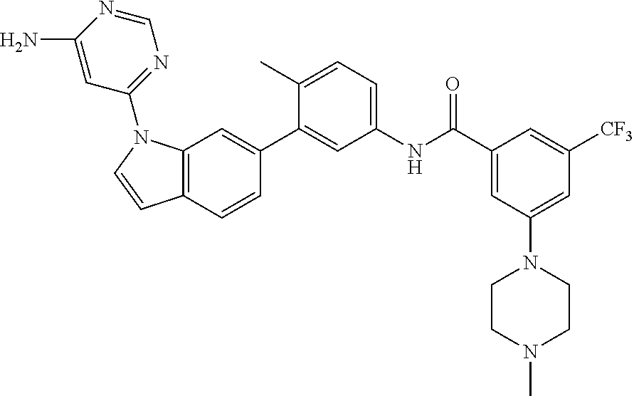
C1(N2C3=C(C=CC(C4=CC(NC(C5=CC(N6CCN(C)CC6)=CC([CF3])=C5)=O)=CC=C4C)=C3)C=C2)=NC=NC(N)=C1
